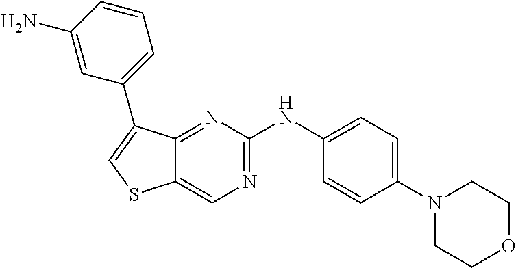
C1(N2CCOCC2)=CC=C(NC2=NC=C3C(=N2)C(C2=CC=CC(N)=C2)=CS3)C=C1
